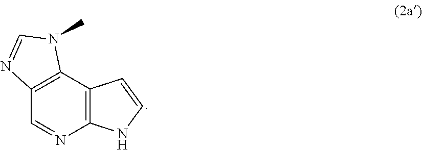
C12=C(C3=C(N=C1)NC=C3)N(C)C=N2
